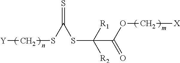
C(=S)(SC[Y])SC(C(OC[X])=O)([R1])[R2]
